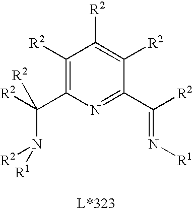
C1([R2])=C(C([R2])(N([R2])[R1])[R2])N=C(C([R2])=N[R1])C([R2])=C1[R2]
